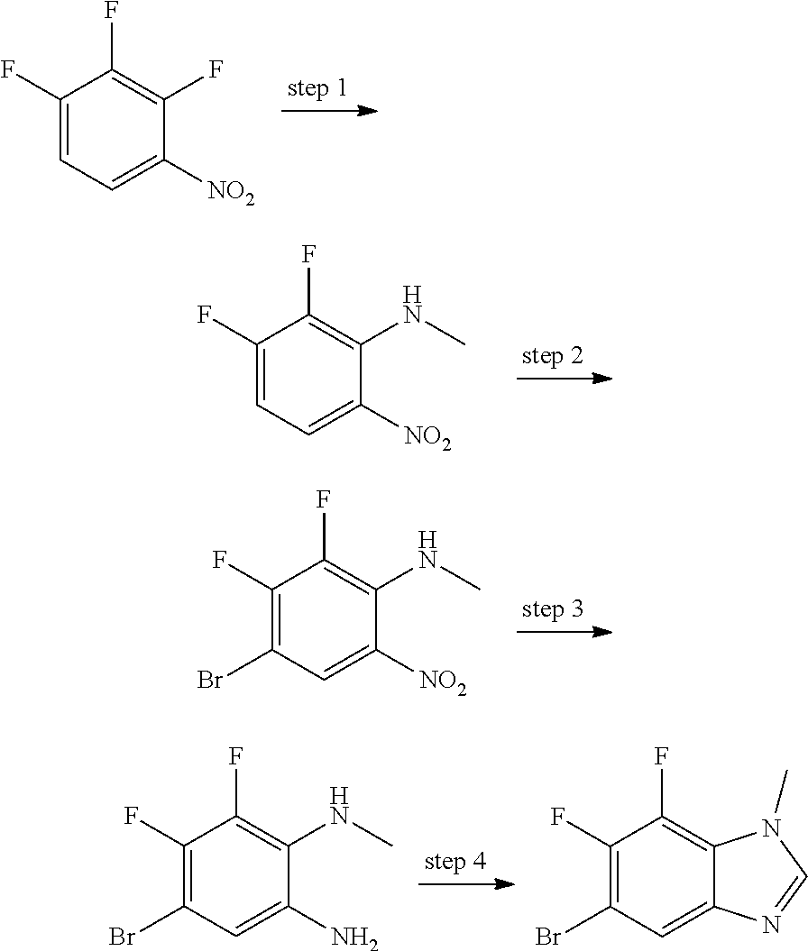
C1(F)=CC=C([NO2])C(F)=C1F.C1(F)=CC=C([NO2])C(NC)=C1F.C1(F)=C(Br)C=C([NO2])C(NC)=C1F.C1(F)=C(Br)C=C2C(=C1F)N(C)C=N2.C1(F)=C(Br)C=C(N)C(NC)=C1F
